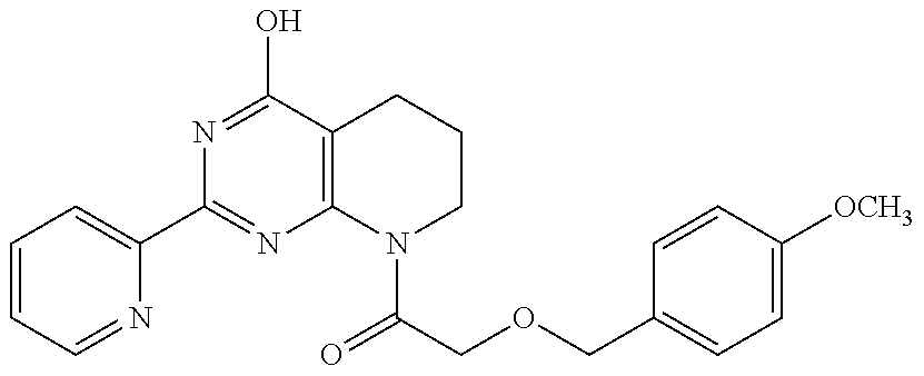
C1=CC=NC(C2=NC3=C(C(O)=N2)CCCN3C(COCC2=CC=C([OCH3])C=C2)=O)=C1
